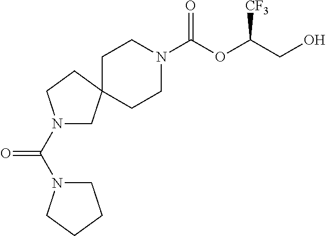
C1CN(C(OC(CO)[CF3])=O)CCC12CN(C(N1CCCC1)=O)CC2
